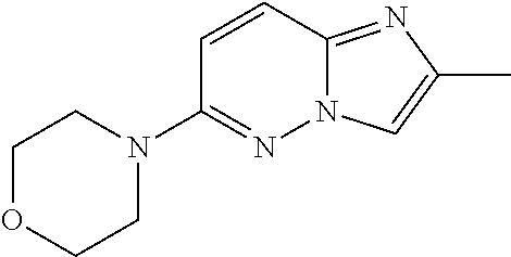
C1OCCN(C2=NN3C(=NC(C)=C3)C=C2)C1
